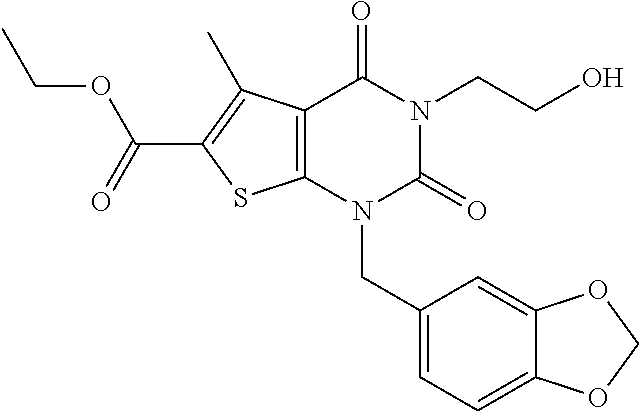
C12=C(N(CC3=CC=C4C(=C3)OCO4)C(=O)N(CCO)C1=O)SC(C(=O)OCC)=C2C
